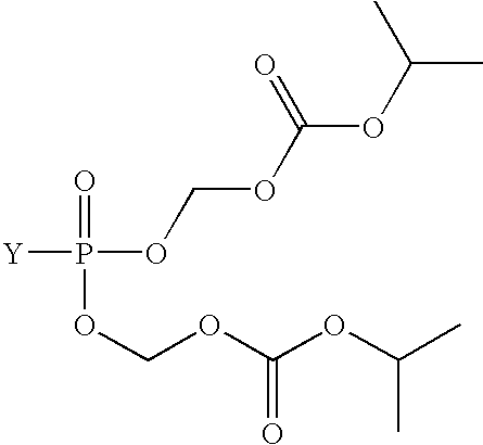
[Y]P(=O)(OCOC(OC(C)C)=O)OCOC(OC(C)C)=O
